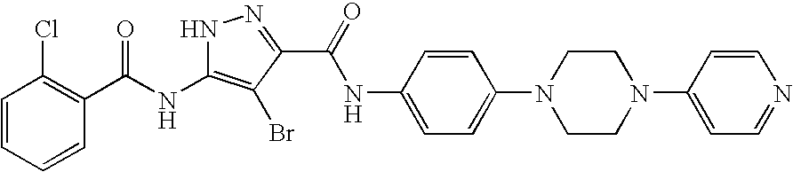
C1=CC=CC(C(NC2=C(Br)C(C(=O)NC3=CC=C(N4CCN(C5=CC=NC=C5)CC4)C=C3)=NN2)=O)=C1Cl
